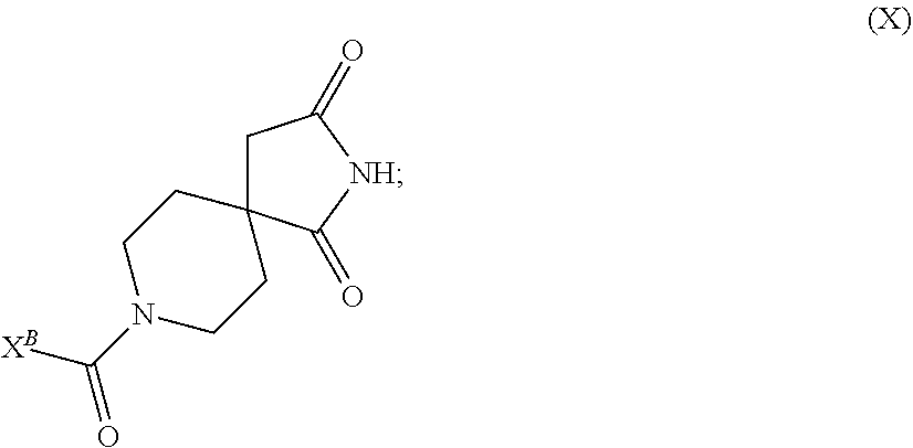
C1C2(C(=O)[NH]C1=O)CCN(C(=O)[XB])CC2
